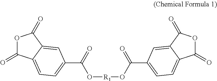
O1C(=O)C2=CC=C(C(=O)O[R1]OC(=O)C3=CC=C4C(=O)OC(=O)C4=C3)C=C2C1=O
